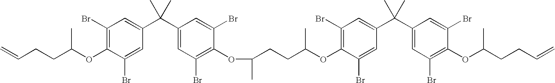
C1(Br)=C(OC(CCC=C)C)C(Br)=CC(C(C2=CC(Br)=C(OC(CCC(OC3=C(Br)C=C(C(C4=CC(Br)=C(OC(CCC=C)C)C(Br)=C4)(C)C)C=C3Br)C)C)C(Br)=C2)(C)C)=C1
